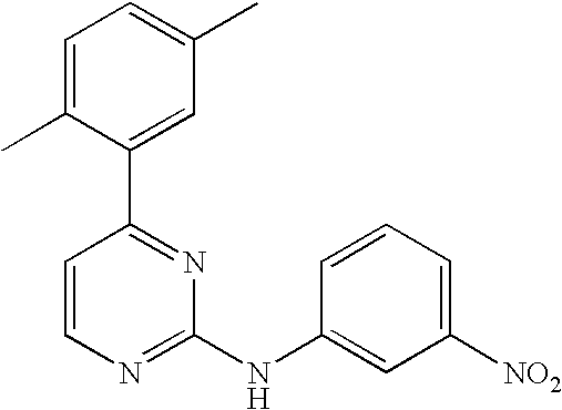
C1=C(C)C(C2=NC(NC3=CC([NO2])=CC=C3)=NC=C2)=CC(C)=C1
